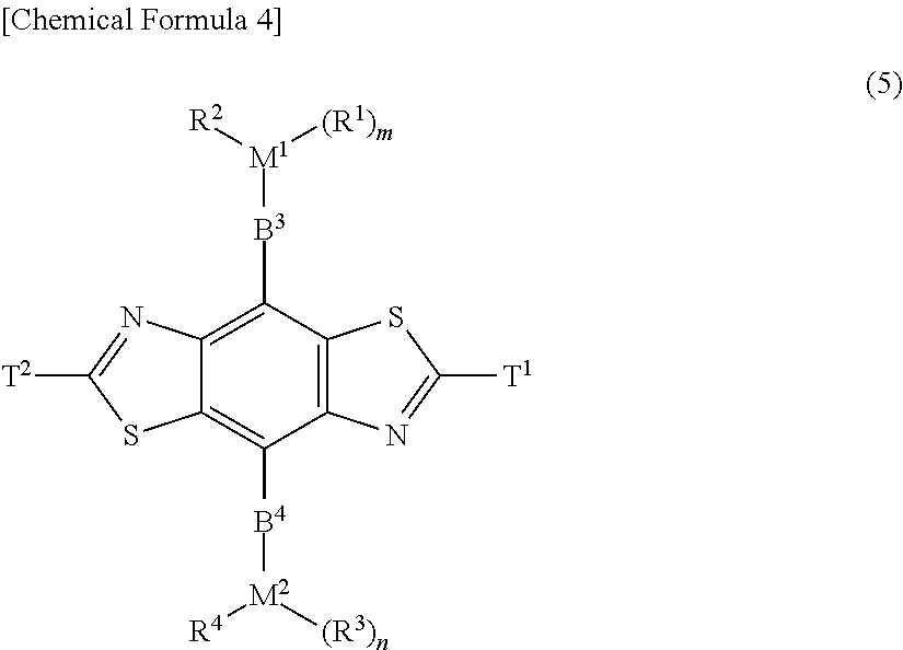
C1([B3][M1]([(R1)m])[R2])=C2C(=C([B4][M2]([R4])[(R3)n])C3=C1SC([T1])=N3)SC([T2])=N2
